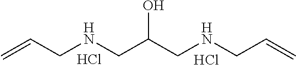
N(CC(CNCC=C)O)CC=C.Cl.Cl
